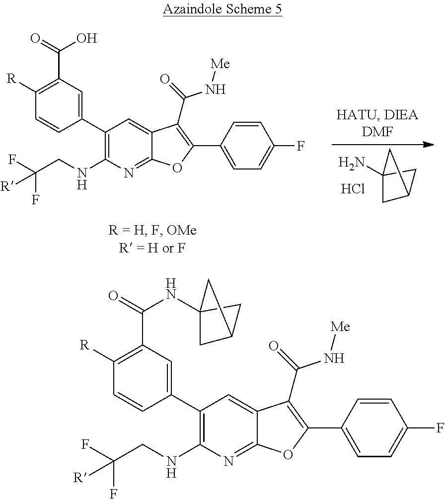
C1(C2=CC(C(=O)O)=C([R])C=C2)=C(NCC(F)(F)[R])N=C2C(=C1)C(C(=O)N[Me])=C(C1=CC=C(F)C=C1)O2.C12(N)CC(C1)C2.Cl.C1(C2=CC(C(=O)NC34CC(C3)C4)=C([R])C=C2)=C(NCC(F)(F)[R])N=C2C(=C1)C(C(=O)N[Me])=C(C1=CC=C(F)C=C1)O2
